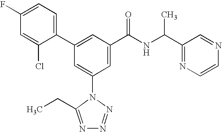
C1(C2=CC(C(NC(C3=NC=CN=C3)C)=O)=CC(N3C(CC)=NN=N3)=C2)=CC=C(F)C=C1Cl
